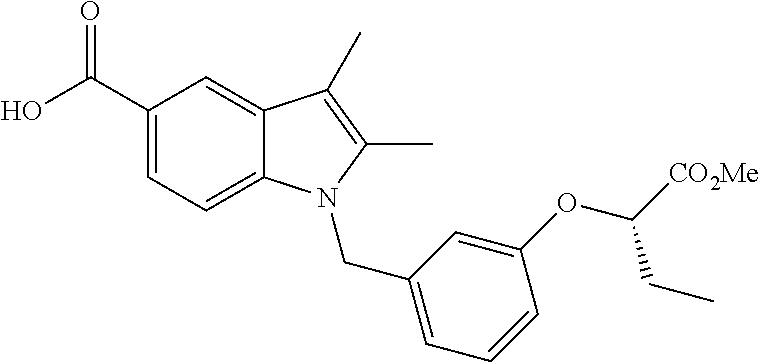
C1(C(O)=O)=CC=C2C(=C1)C(C)=C(C)N2CC1=CC=CC(OC([CO2Me])CC)=C1
